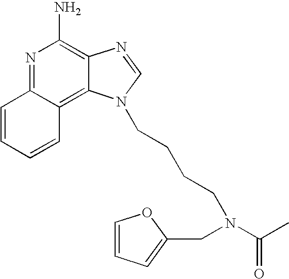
N1=C2C(=C3C(=C1N)N=CN3CCCCN(C(C)=O)CC1=CC=CO1)C=CC=C2
